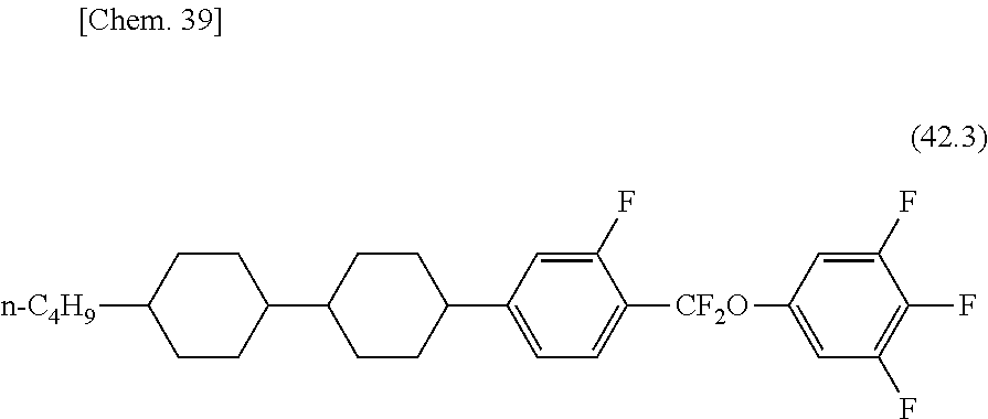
C1CC([n-C4H9])CCC1C1CCC(C2=CC=C([CF2O]C3=CC(F)=C(F)C(F)=C3)C(F)=C2)CC1
